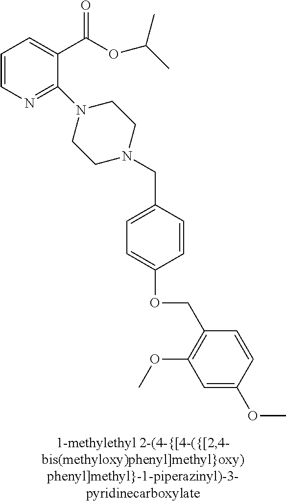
C1=CN=C(N2CCN(CC3=CC=C(OCC4=C(OC)C=C(OC)C=C4)C=C3)CC2)C(C(OC(C)C)=O)=C1
